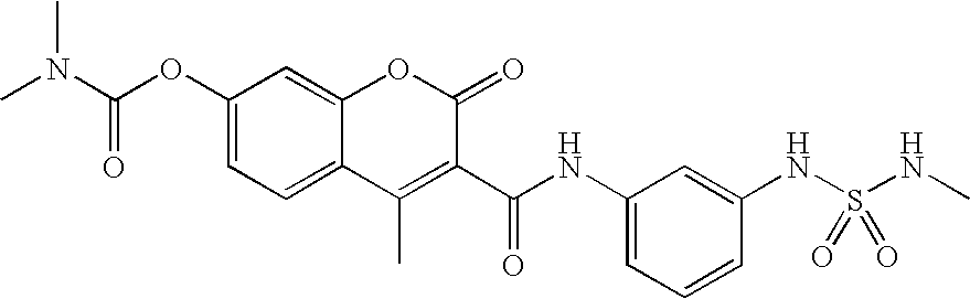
C1(OC(N(C)C)=O)=CC=C2C(=C1)OC(=O)C(C(NC1=CC=CC(NS(NC)(=O)=O)=C1)=O)=C2C
